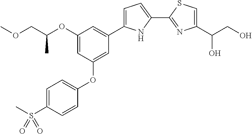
C1(OC(COC)C)=CC(OC2=CC=C(S(C)(=O)=O)C=C2)=CC(C2=CC=C(C3=NC(C(CO)O)=CS3)N2)=C1
